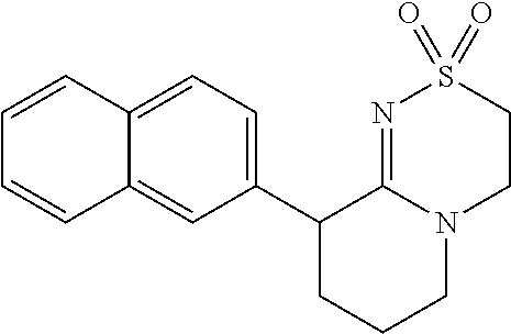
C12=CC=C(C3CCCN4C3=NS(=O)(=O)CC4)C=C1C=CC=C2
